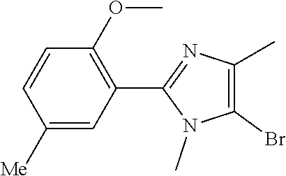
C1([Me])=CC(C2=NC(C)=C(Br)N2C)=C(OC)C=C1
